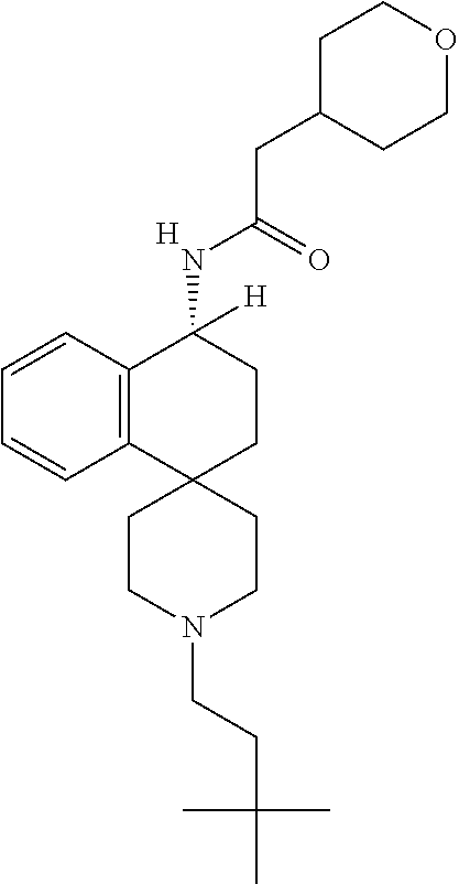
[H].C12=C(C=CC=C1)C(NC(CC1CCOCC1)=O)([H])CCC21CCN(CCC(C)(C)C)CC1
